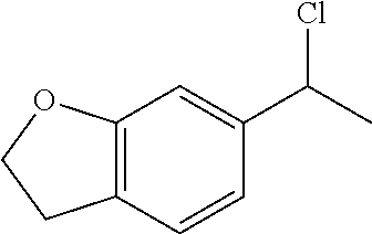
C12=C(C=CC(C(C)Cl)=C1)CCO2
